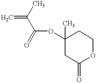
C1(C)(OC(C(C)=C)=O)CC(=O)OCC1
